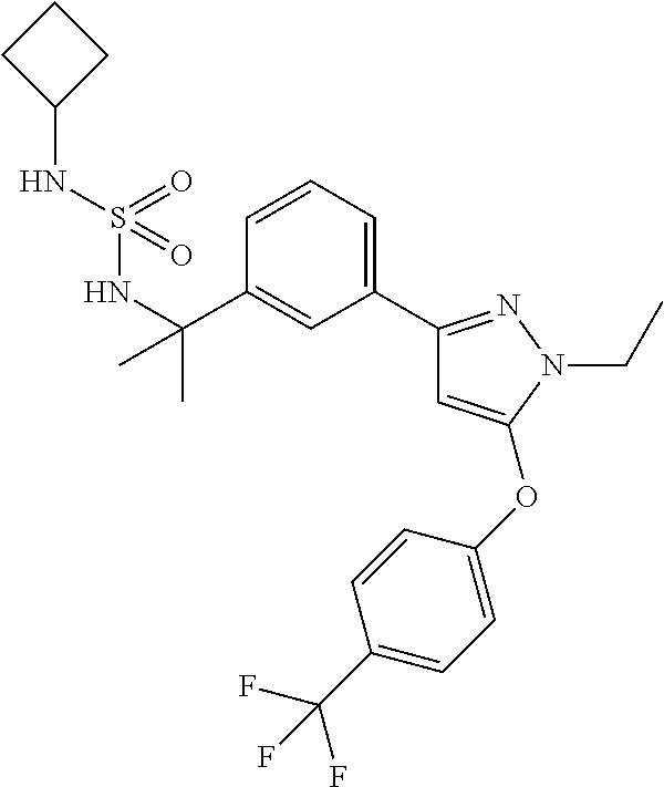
C1(C2=NN(CC)C(OC3=CC=C(C(F)(F)F)C=C3)=C2)=CC=CC(C(NS(NC2CCC2)(=O)=O)(C)C)=C1
